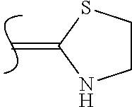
C=C1NCCS1
